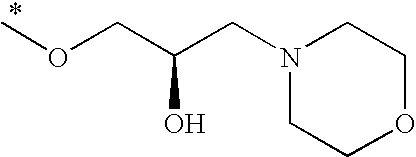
COCC(CN1CCOCC1)O
